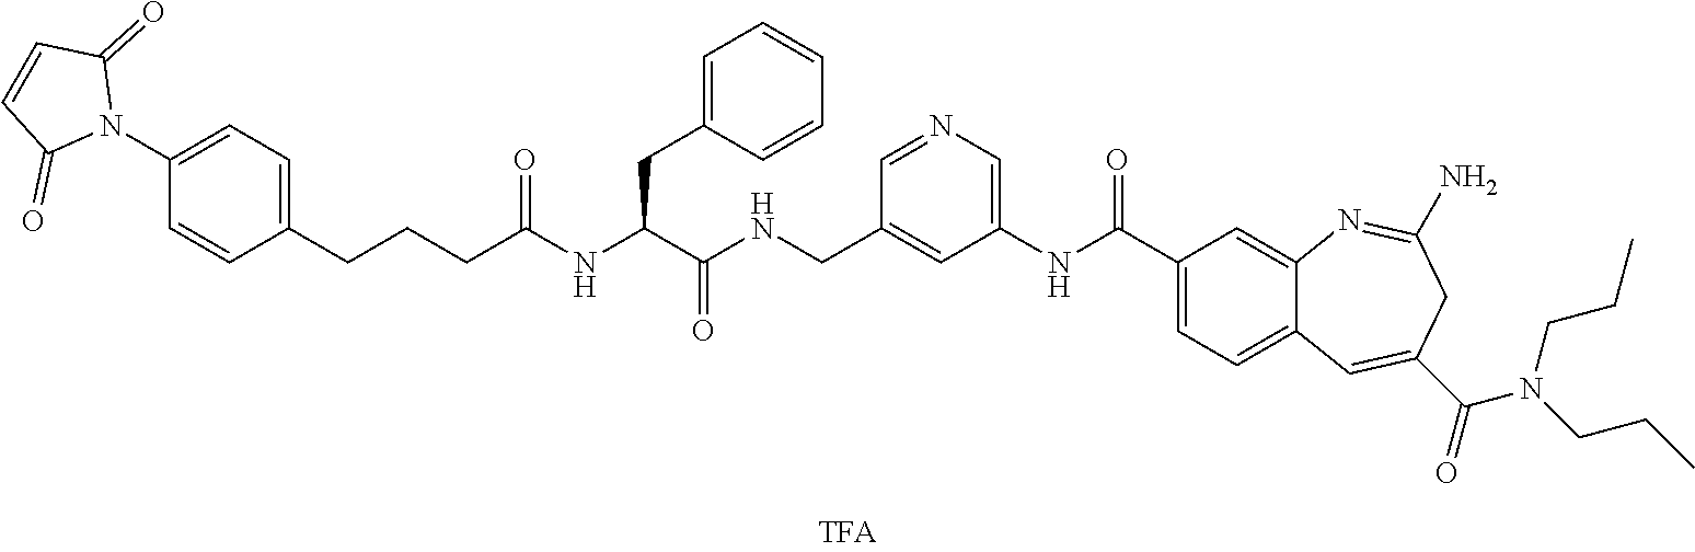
N1=CC(CNC(C(NC(CCCC2=CC=C(N3C(=O)C=CC3=O)C=C2)=O)CC2=CC=CC=C2)=O)=CC(NC(C2=CC=C3C(=C2)N=C(N)CC(C(=O)N(CCC)CCC)=C3)=O)=C1
